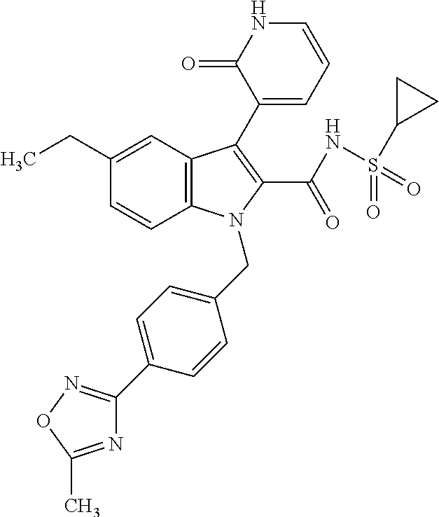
C12=C(C=C(CC)C=C1)C(C1=CC=CNC1=O)=C(C(=O)NS(=O)(=O)C1CC1)N2CC1=CC=C(C2=NOC(C)=N2)C=C1
